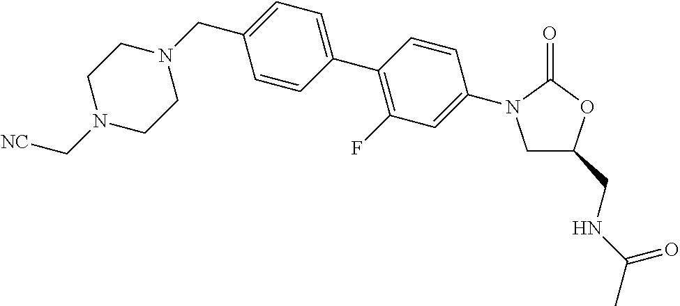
C1CN(CC2=CC=C(C3=C(F)C=C(N4CC(CNC(C)=O)OC4=O)C=C3)C=C2)CCN1C[NC]
